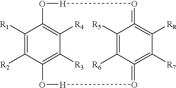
C1([R1])=C([R2])C2=C([R3])C([R4])=C1O[H]O=C1=C([R8])C([R7])=C(=O[H]O2)C([R6])=C1[R5]
